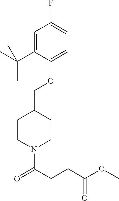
O(C1=CC=C(F)C=C1C(C)(C)C)CC1CCN(C(CCC(OC)=O)=O)CC1
